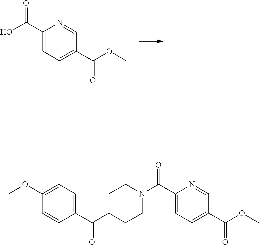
C1(C(O)=O)=CC=C(C(OC)=O)C=N1.C1(C(N2CCC(C(C3=CC=C(OC)C=C3)=O)CC2)=O)=CC=C(C(OC)=O)C=N1
